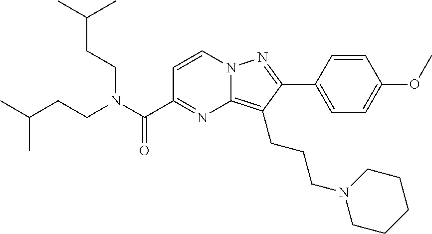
C1=CC(C2=NN3C(=C2CCCN2CCCCC2)N=C(C(N(CCC(C)C)CCC(C)C)=O)C=C3)=CC=C1OC
